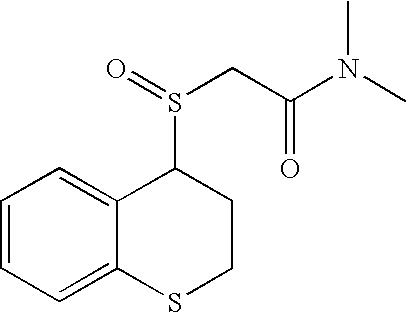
C1=CC=C2C(=C1)C(S(=O)CC(N(C)C)=O)CCS2
